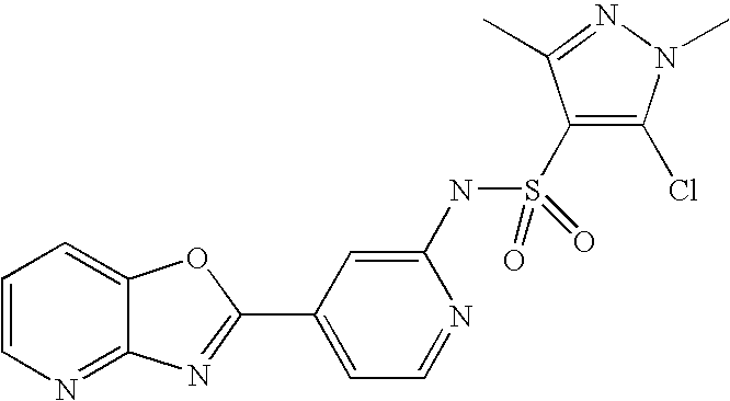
C12=NC=CC=C1OC(C1=CC=NC(NS(C3=C(Cl)N(C)N=C3C)(=O)=O)=C1)=N2
